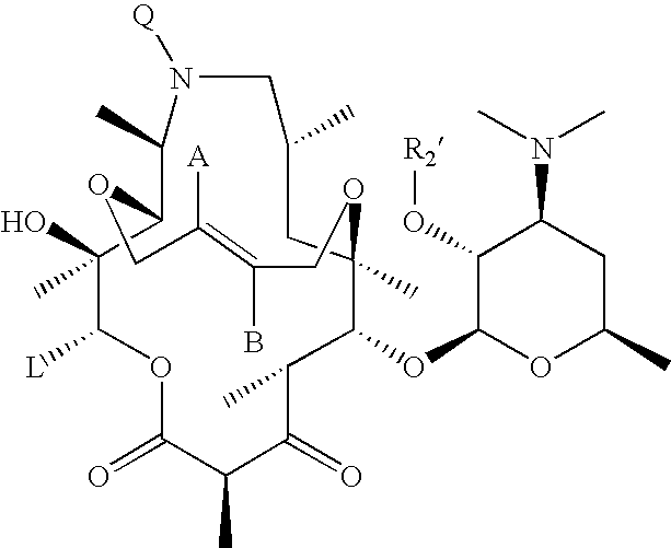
O1C(=O)C(C)C(=O)C(C)C(OC2OC(C)CC(N(C)C)C2O[R2])C2(C)CC(C)CN([Q])C(C)C(C(C)(O)C1[L])OCC([A])=C(B)CO2
